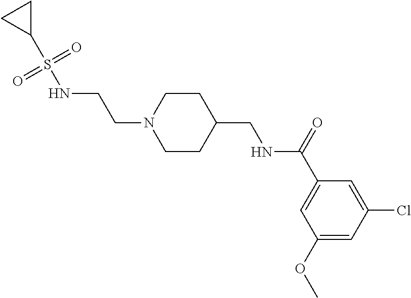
C1(OC)=CC(Cl)=CC(C(=O)NCC2CCN(CCNS(C3CC3)(=O)=O)CC2)=C1
